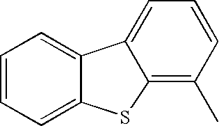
C1=CC=C2C(=C1)C1=CC=CC(C)=C1S2
